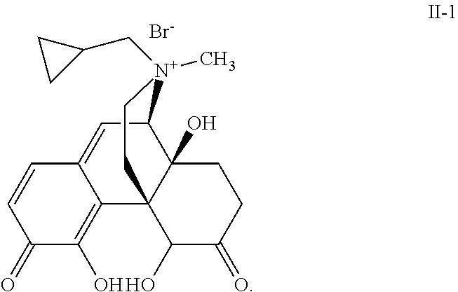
C1C2(O)C3(C(O)C(=O)C1)C1=C(O)C(=O)C=CC1=CC2[N+](C)(CC1CC1)CC3.[Br-]
